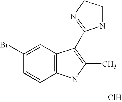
Cl.C1=C(Br)C=CC2=C1C(C1=NCCN1)=C(C)N2
